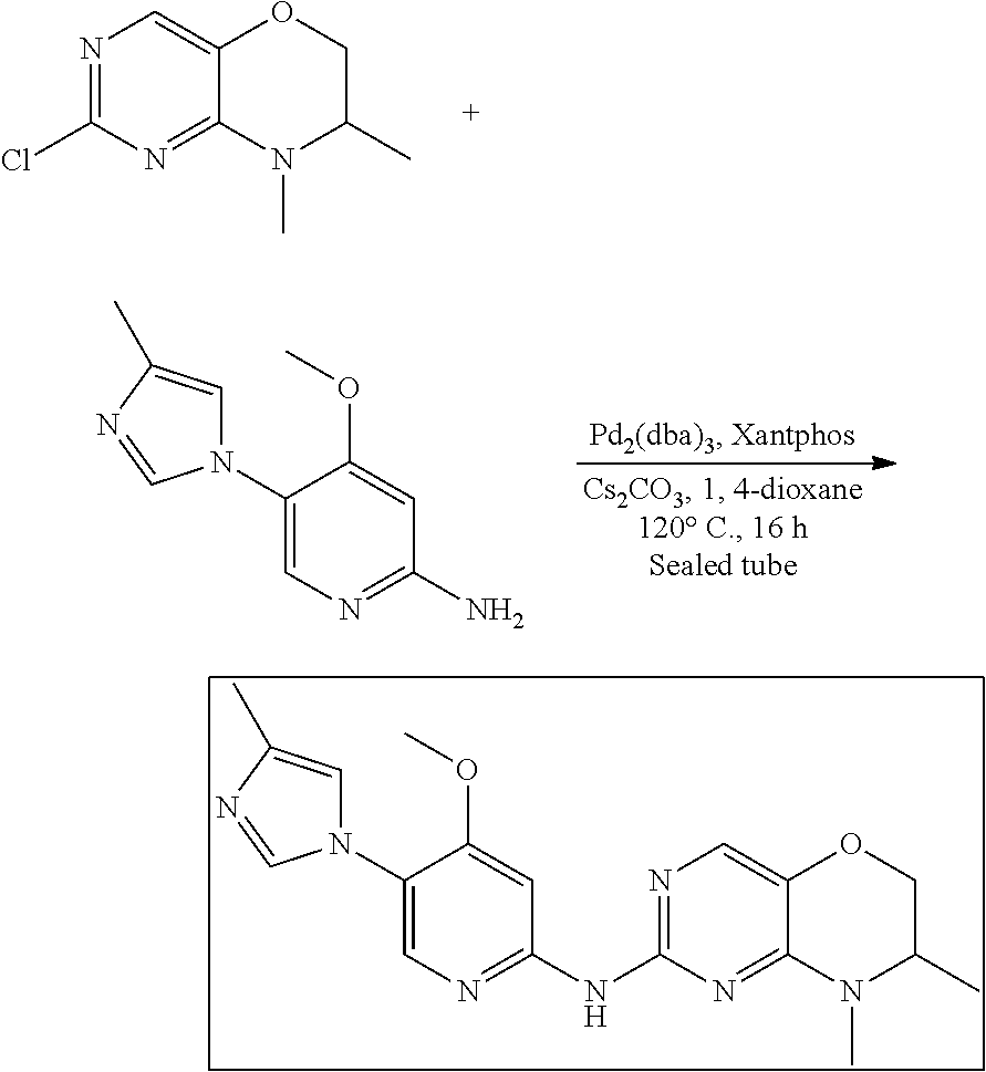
N1=C(Cl)N=C2C(=C1)OCC(C)N2C.N1(C2=CN=C(N)C=C2OC)C=C(C)N=C1.N1(C2=CN=C(NC3=NC=C4C(=N3)N(C)C(C)CO4)C=C2OC)C=C(C)N=C1
